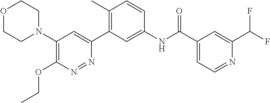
C1(N2CCOCC2)=C(OCC)N=NC(C2=C(C)C=CC(NC(C3=CC=NC(C(F)F)=C3)=O)=C2)=C1
